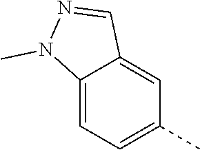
C12=CC=C(C)C=C1C=NN2C
